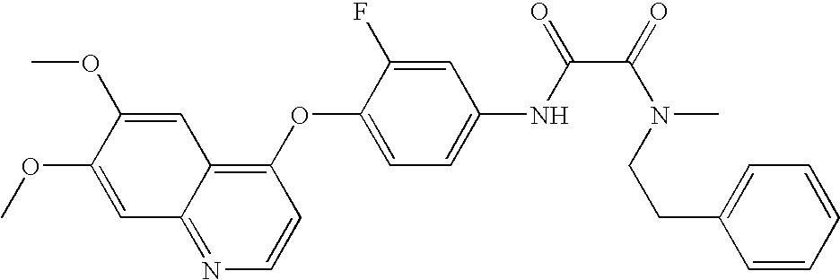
C1(OC2=CC=C(NC(C(=O)N(C)CCC3=CC=CC=C3)=O)C=C2F)=C2C(=NC=C1)C=C(OC)C(OC)=C2
